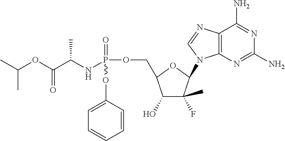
C12=C(N=C(N)N=C1N)N(C1C(C)(F)C(O)C(COP(=O)(NC(C(OC(C)C)=O)C)OC3=CC=CC=C3)O1)C=N2
